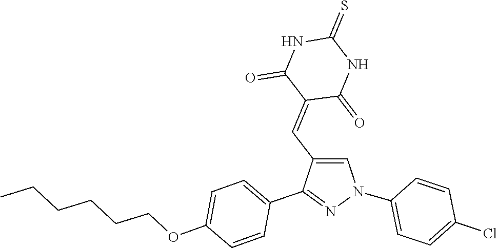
C1(N2C=C(C=C3C(=O)NC(=S)NC3=O)C(C3=CC=C(OCCCCCC)C=C3)=N2)=CC=C(Cl)C=C1
